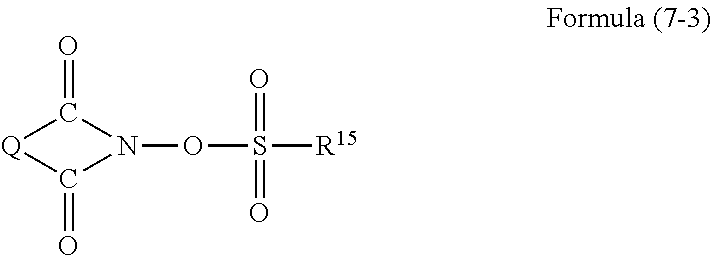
O=S(=O)([R15])ON1C(=O)[Q]C1=O
